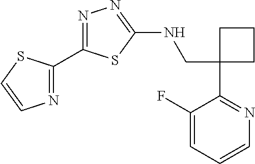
C1(CNC2=NN=C(C3=NC=CS3)S2)(C2=NC=CC=C2F)CCC1
